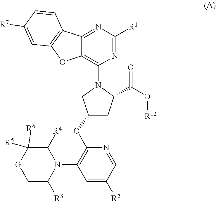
C1=C([R2])C=NC(OC2CC(C(O[R12])=O)N(C3=C4C(=NC([R1])=N3)C3=C(O4)C=C([R7])C=C3)C2)=C1N1C([R4])C([R5])([R6])[G]CC1[R3]
